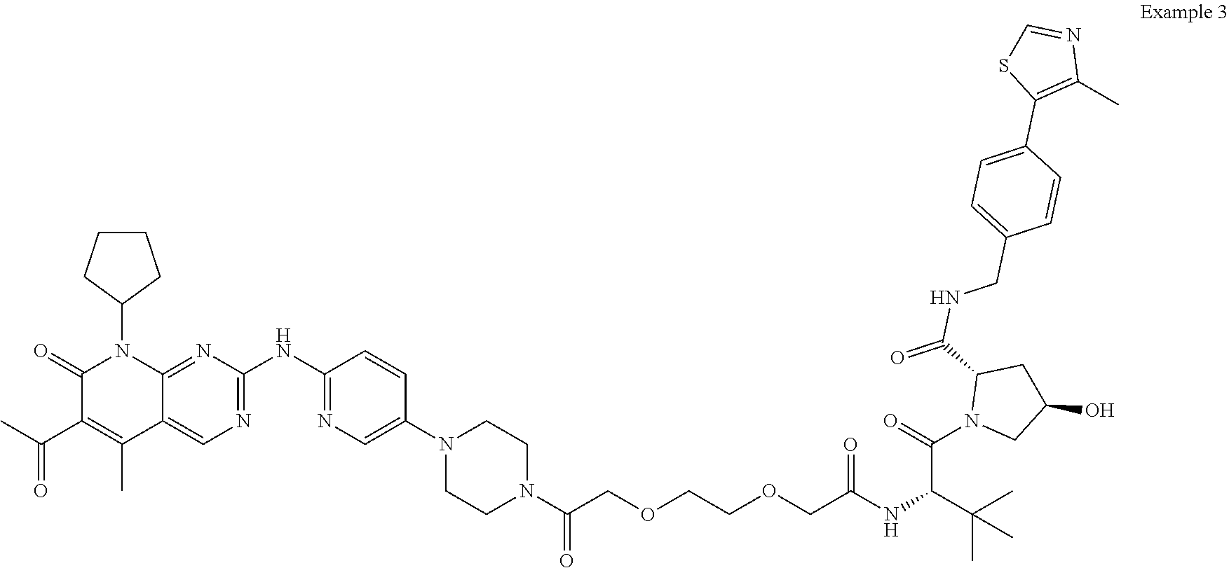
N1(C2=CN=C(NC3=NC=C4C(C)=C(C(=O)C)C(=O)N(C5CCCC5)C4=N3)C=C2)CCN(C(=O)COCCOCC(=O)NC(C(C)(C)C)C(N2C(C(=O)NCC3=CC=C(C4=C(C)N=CS4)C=C3)CC(O)C2)=O)CC1
